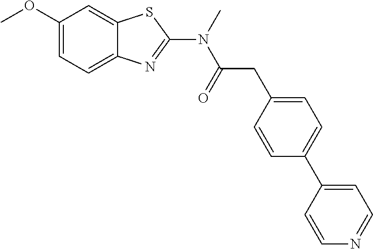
C1(OC)=CC=C2C(=C1)SC(N(C(CC1=CC=C(C3=CC=NC=C3)C=C1)=O)C)=N2
